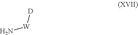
[D][W]N
